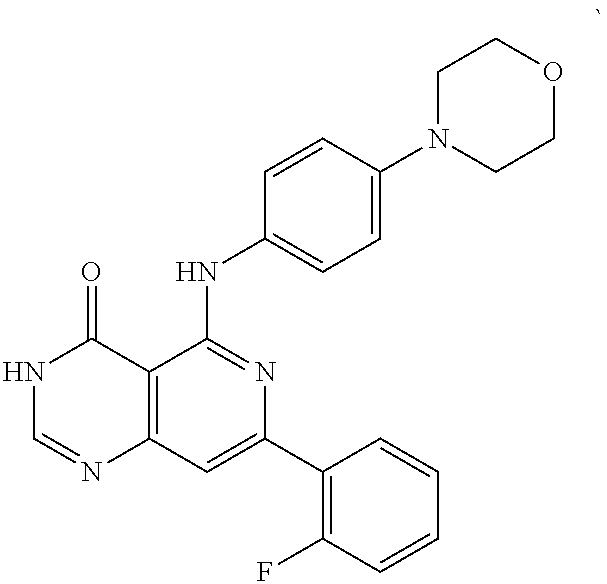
C12=C(C=C(C3=C(F)C=CC=C3)N=C1NC1=CC=C(N3CCOCC3)C=C1)N=CNC2=O
